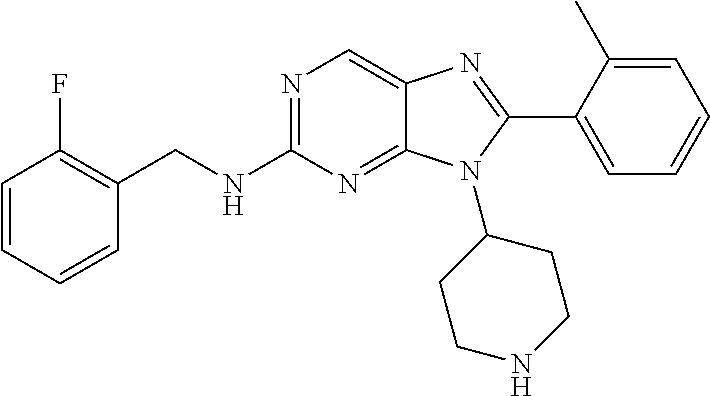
C1=CC=CC(CNC2=NC=C3C(=N2)N(C2CCNCC2)C(C2=CC=CC=C2C)=N3)=C1F
